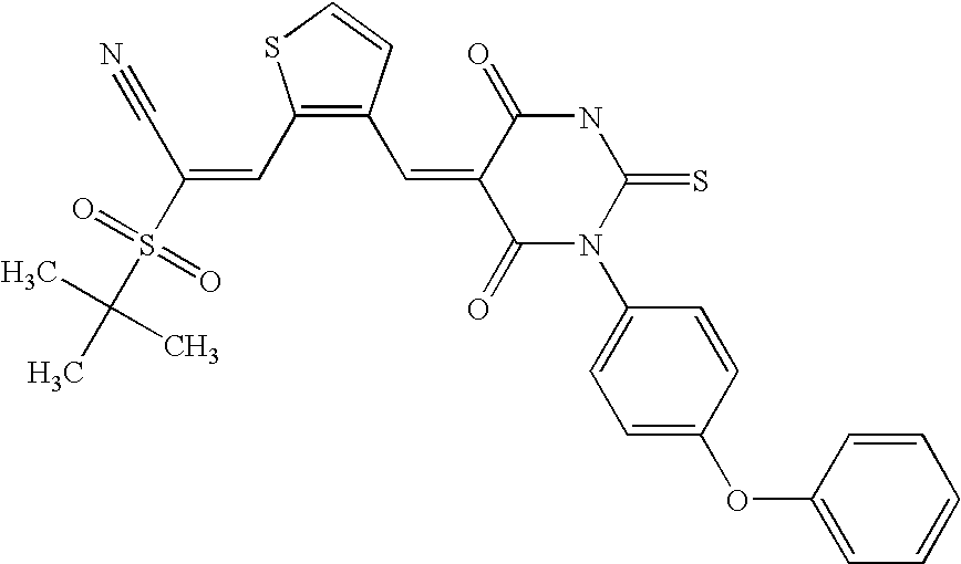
C1(C=C(C#N)S(=O)(=O)C(C)(C)C)=C(C=C2C(=O)N(C3=CC=C(OC4=CC=CC=C4)C=C3)C(=S)NC2=O)C=CS1
